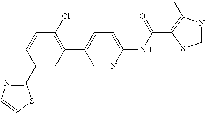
C1(C2=CC(C3=CC=C(NC(=O)C4=C(C)N=CS4)N=C3)=C(Cl)C=C2)=NC=CS1
